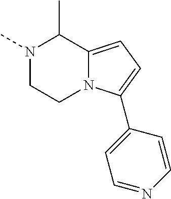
N1(C)CCN2C(=CC=C2C2=CC=NC=C2)C1C
